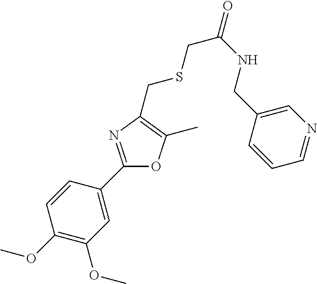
C1=CC(C2=NC(CSCC(NCC3=CN=CC=C3)=O)=C(C)O2)=CC(OC)=C1OC
